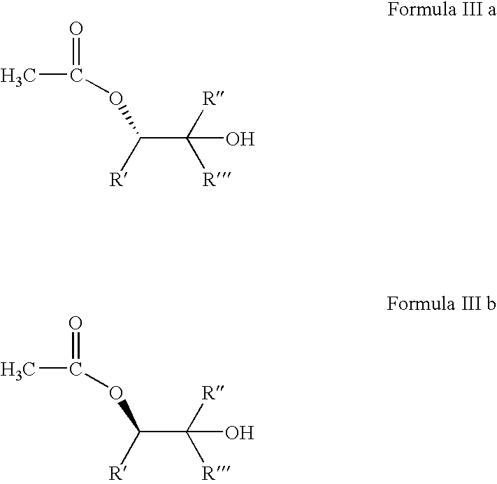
C(C([R])([R])O)([R])OC(C)=O.C(C([R])([R])O)([R])OC(C)=O
